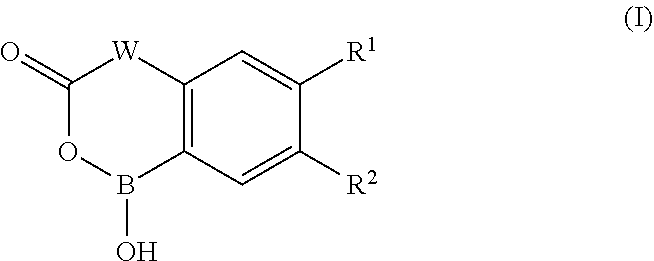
C1(=O)OB(O)C2=C([W]1)C=C([R1])C([R2])=C2
